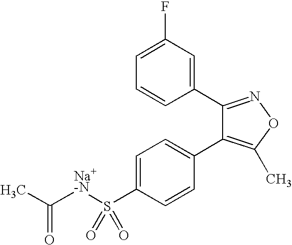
C1=C(S([Na+-N]C(C)=O)(=O)=O)C=CC(C2=C(C)ON=C2C2=CC(F)=CC=C2)=C1
